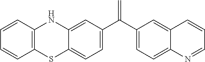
C1=CC2=C(C=C1)NC1=CC(C(C3=CC=C4C(=C3)C=CC=N4)=C)=CC=C1S2
